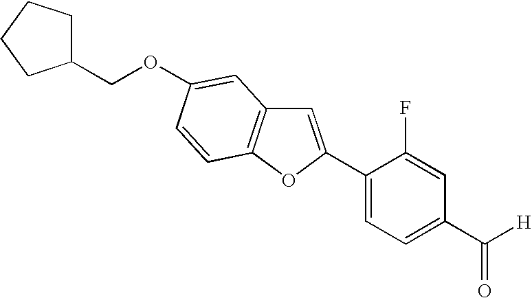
C1=C(C2=CC=C(C([H])=O)C=C2F)OC2=C1C=C(OCC1CCCC1)C=C2
